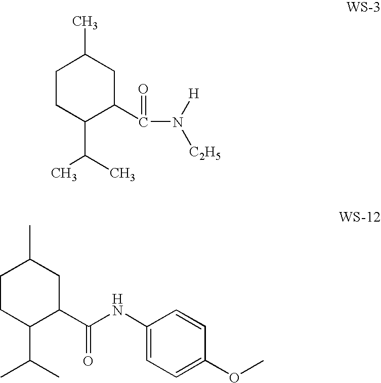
C1CC(C(C)C)C(C(N([H])[C2H5])=O)CC1C.C1CC(C(C)C)C(C(NC2=CC=C(OC)C=C2)=O)CC1C
